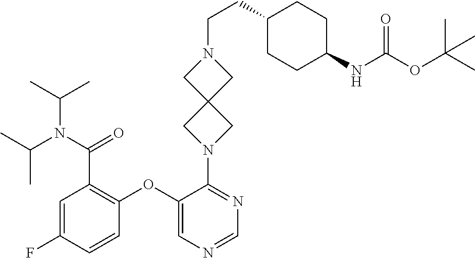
C1=C(F)C=CC(OC2=CN=CN=C2N2CC3(C2)CN(CCC2CCC(NC(OC(C)(C)C)=O)CC2)C3)=C1C(=O)N(C(C)C)C(C)C
